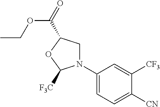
N1(C2=CC=C([CN])C([CF3])=C2)CC(C(OCC)=O)OC1[F3C]
